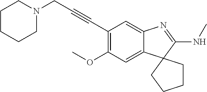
C12=CC(OC)=C(C#CCN3CCCCC3)C=C1N=C(NC)C21CCCC1
